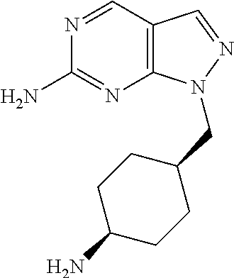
N1=CC2=C(N=C1N)N(CC1CCC(N)CC1)N=C2
